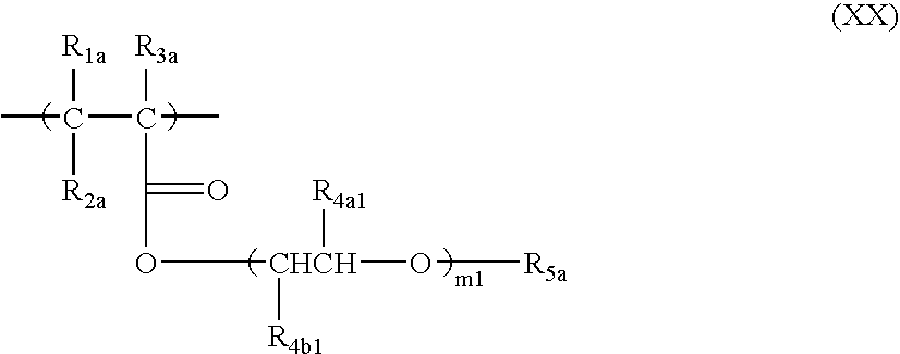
[R1a]C([R2a])(C([R3a])(C(=O)O[CHCH]([R4b1])([R4a1])O[R5a])C)C
